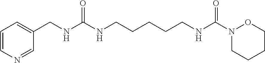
C1=CN=CC(CNC(NCCCCCNC(N2CCCCO2)=O)=O)=C1
